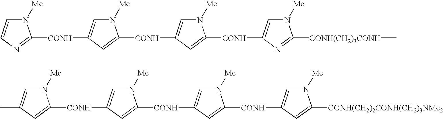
N1([Me])C=CN=C1[CONH]C1=CN([Me])C([CONH]C2=CN([Me])C([CONH]C3=CN([Me])C([CONH(CH2)3CONH]C)=N3)=C2)=C1.CC1=CN([Me])C([CONH]C2=CN([Me])C([CONH]C3=CN([Me])C([CONH]C4=CN([Me])C([CONH(CH2)2CONH(CH2)3NMe2])=C4)=C3)=C2)=C1
